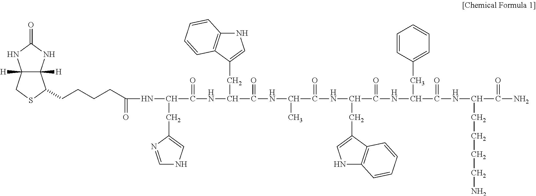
C12([H])C([H])(NC(=O)N1)C(CCCCC(=O)NC(C(NC(C(NC(C(NC(C(=O)NC(C(NC(C(N)=O)CCCCN)=O)CC1=CC=CC=C1)CC1=CNC3=C1C=CC=C3)=O)C)=O)CC1=CNC3=C1C=CC=C3)=O)CC1=CNC=N1)SC2
